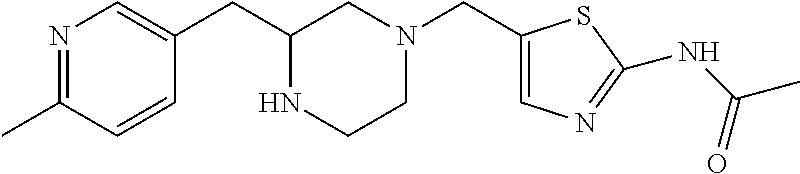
N1=C(C)C=CC(CC2NCCN(CC3=CN=C(NC(C)=O)S3)C2)=C1
